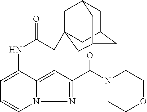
C(NC1=CC=CN2C1=CC(C(=O)N1CCOCC1)=N2)(=O)CC12CC3CC(CC(C1)C3)C2
